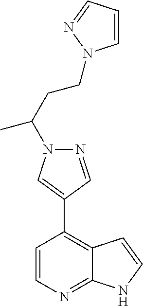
C1=CN=C2C(=C1C1=CN(C(CCN3C=CC=N3)C)N=C1)C=CN2
